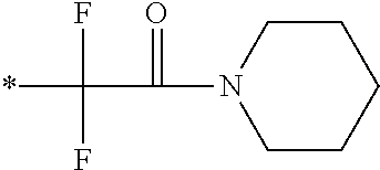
C1CCCCN1C(=O)C(F)(*)F
